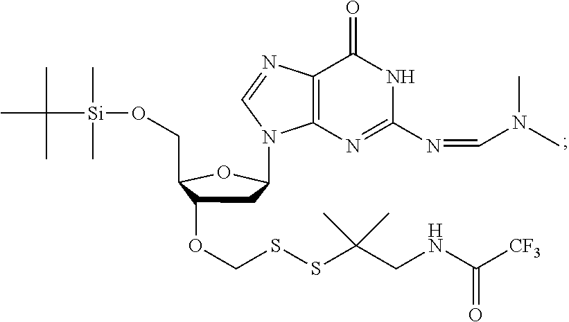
C12=C(N=C(N=CN(C)C)NC1=O)N(C1CC(OCSSC(CNC([CF3])=O)(C)C)C(CO[Si](C)(C)C(C)(C)C)O1)C=N2
